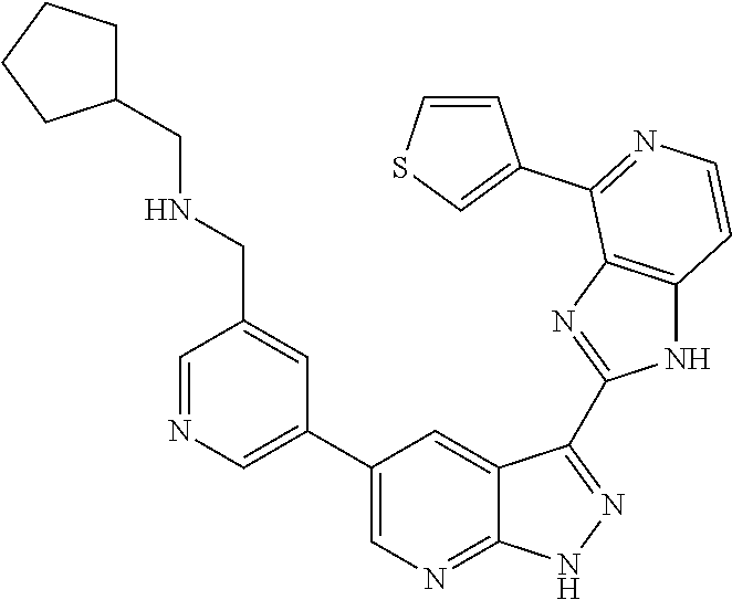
C1=NC=C(C2=CN=C3C(=C2)C(C2=NC4=C(N2)C=CN=C4C2=CSC=C2)=NN3)C=C1CNCC1CCCC1
